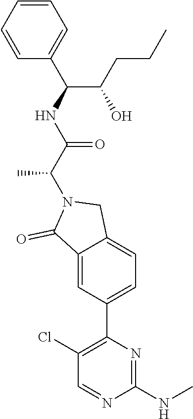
C1(Cl)=C(C2=CC=C3C(=C2)C(=O)N(C(C(=O)NC(C(CCC)O)C2=CC=CC=C2)C)C3)N=C(NC)N=C1
